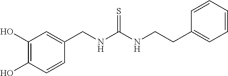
C1(O)=C(O)C=CC(CNC(NCCC2=CC=CC=C2)=S)=C1
